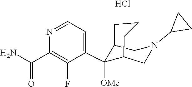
C1([OMe])(C2=CC=NC(C(N)=O)=C2F)C2CCCC1CN(C1CC1)C2.Cl
